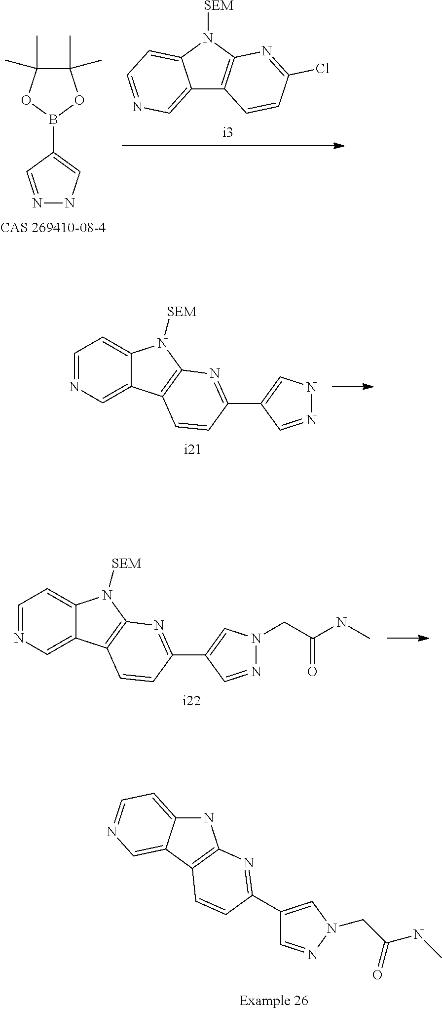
N1=CC(B2OC(C)(C)C(C)(C)O2)=CN1.C12=CN=CC=C1N([SEM])C1=C2C=CC(Cl)=N1.C1=NC=C2C(=C1)N([SEM])C1=C2C=CC(C2=CNN=C2)=N1.C1=NC=C2C(=C1)N([SEM])C1=C2C=CC(C2=CN(CC(NC)=O)N=C2)=N1.C1(C2=NC3=C(C4=CN=CC=C4N3)C=C2)=CN(CC(NC)=O)N=C1
